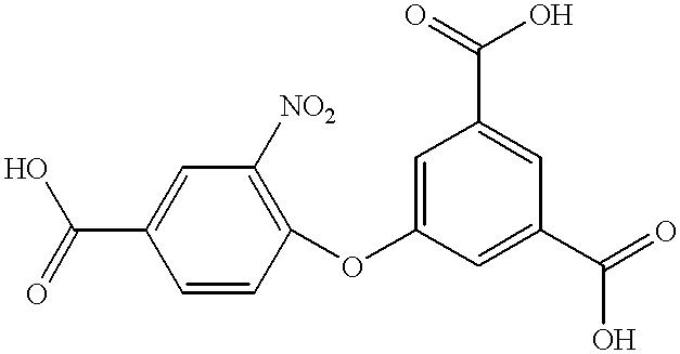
C1=C(OC2=C([NO2])C=C(C(=O)O)C=C2)C=C(C(=O)O)C=C1C(=O)O
